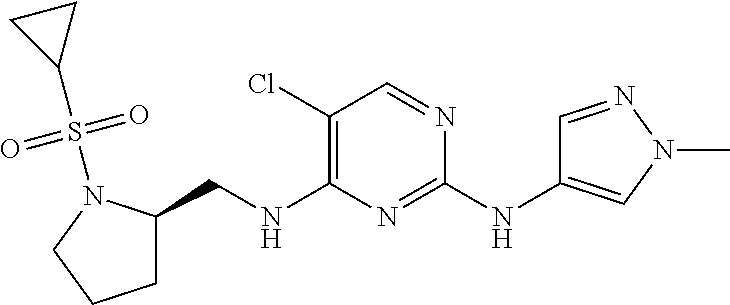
C1(Cl)=C(NCC2CCCN2S(C2CC2)(=O)=O)N=C(NC2=CN(C)N=C2)N=C1
